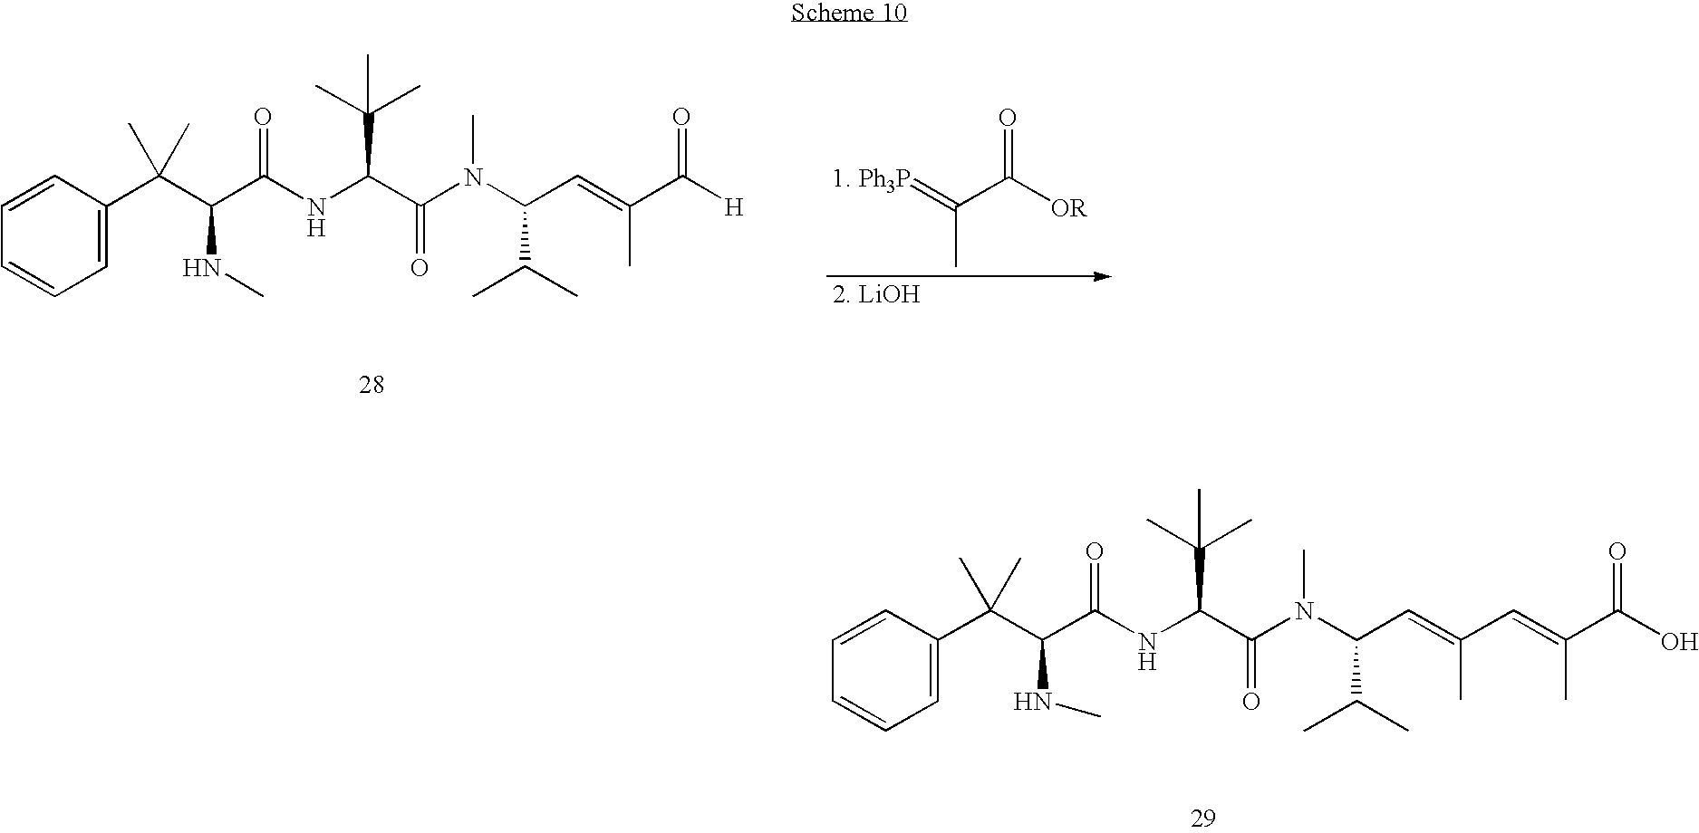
C(C)(C([OR])=O)=[1. Ph3P].C1=C(C(C(C(NC(C(N(C(C=C(C([H])=O)C)C(C)C)C)=O)C(C)(C)C)=O)NC)(C)C)C=CC=C1.C1=C(C(C(C(NC(C(N(C(C=C(C=C(C)C(O)=O)C)C(C)C)C)=O)C(C)(C)C)=O)NC)(C)C)C=CC=C1
